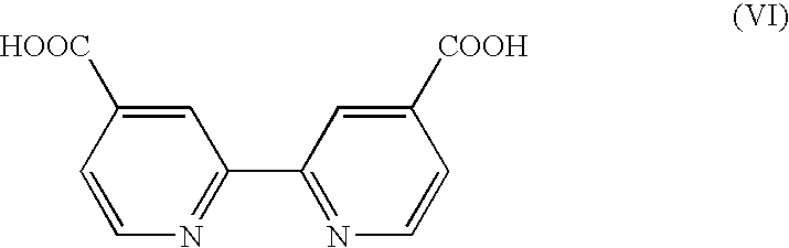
C1=C([HOOC])C=CN=C1C1=NC=CC([COOH])=C1
